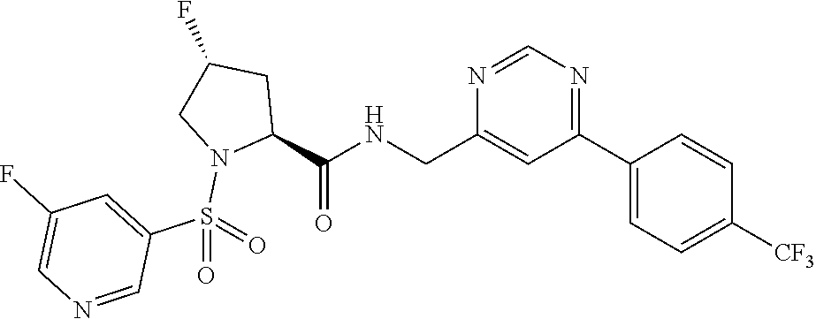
C1(CNC(C2CC(F)CN2S(=O)(C2=CC(F)=CN=C2)=O)=O)=CC(C2=CC=C([CF3])C=C2)=NC=N1
